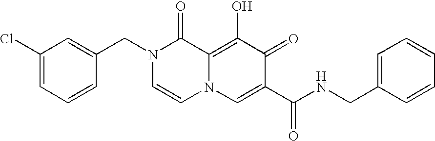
C1(Cl)=CC=CC(CN2C=CN3C(=C(O)C(=O)C(C(NCC4=CC=CC=C4)=O)=C3)C2=O)=C1
